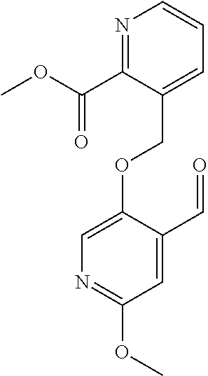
C(OC1=CN=C(OC)C=C1C=O)C1=CC=CN=C1C(OC)=O
